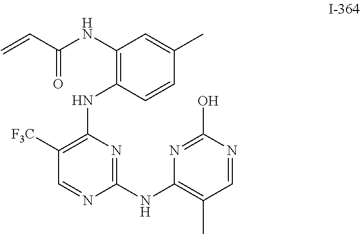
N1=C(NC2=C(C)C=NC(O)=N2)N=CC([F3C])=C1NC1=C(NC(C=C)=O)C=C(C)C=C1
